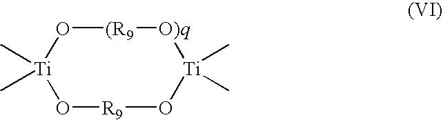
[Ti]1(C)(C)O[R9]O[Ti](C)(C)[O)q][(R9]O1
